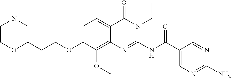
C1=C(OCCC2CN(C)CCO2)C(OC)=C2C(=C1)C(=O)N(CC)C(NC(C1=CN=C(N)N=C1)=O)=N2
